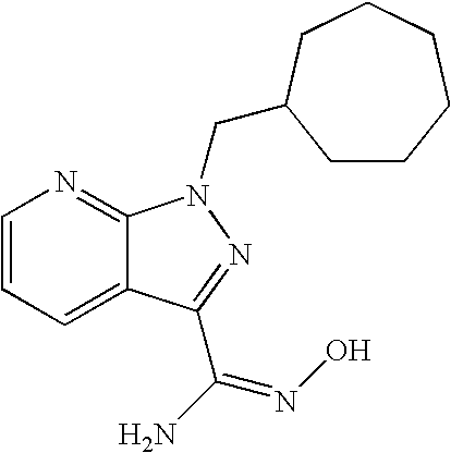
C1=CC=C2C(=N1)N(CC1CCCCCC1)N=C2C(N)=NO
